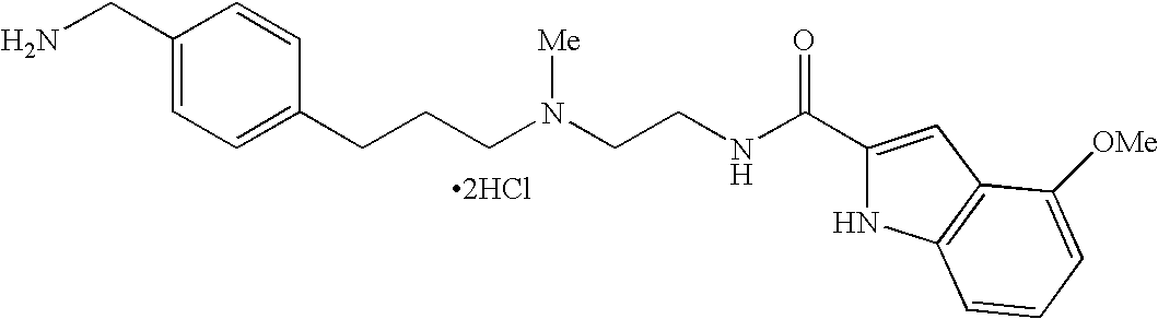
[2HCl].C1(CN)=CC=C(CCCN(CCNC(C2=CC3=C(N2)C=CC=C3[OMe])=O)[Me])C=C1
